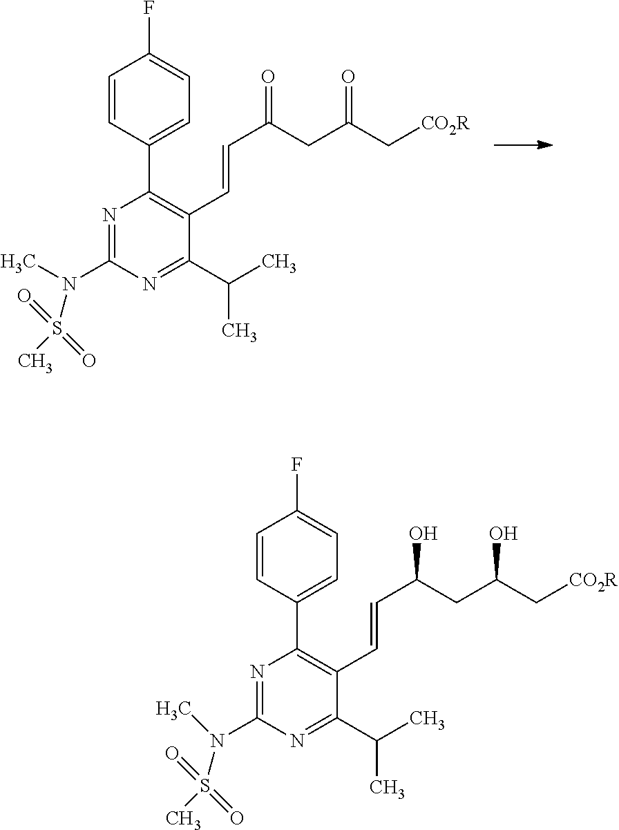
C1=CC(C2=C(C=CC(=O)CC(C[CO2R])=O)C(C(C)C)=NC(N(C)S(C)(=O)=O)=N2)=CC=C1F.C1=CC(C2=C(C=CC(O)CC(C[CO2R])O)C(C(C)C)=NC(N(S(C)(=O)=O)C)=N2)=CC=C1F
